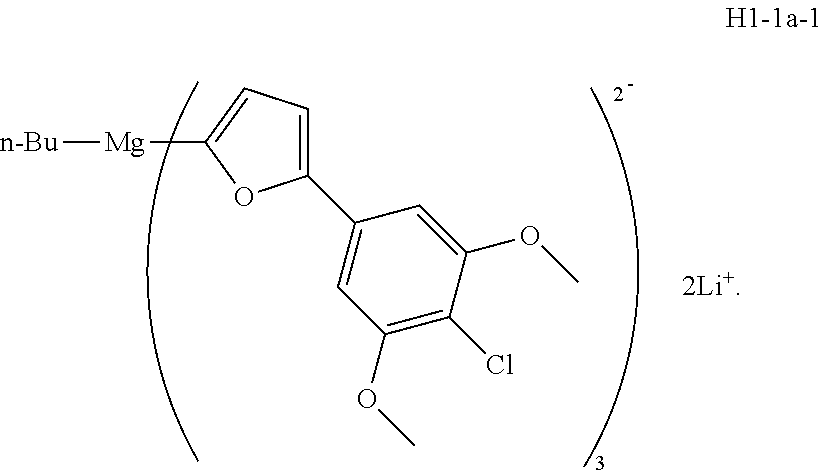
C1(C2=CC(OC)=C(Cl)C(OC)=C2)=CC=C([Mg][n-Bu])O1
